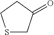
S1CC(=O)CC1
